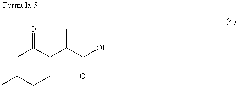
C1=C(C)CCC(C(C)C(=O)[OH])C1=O
